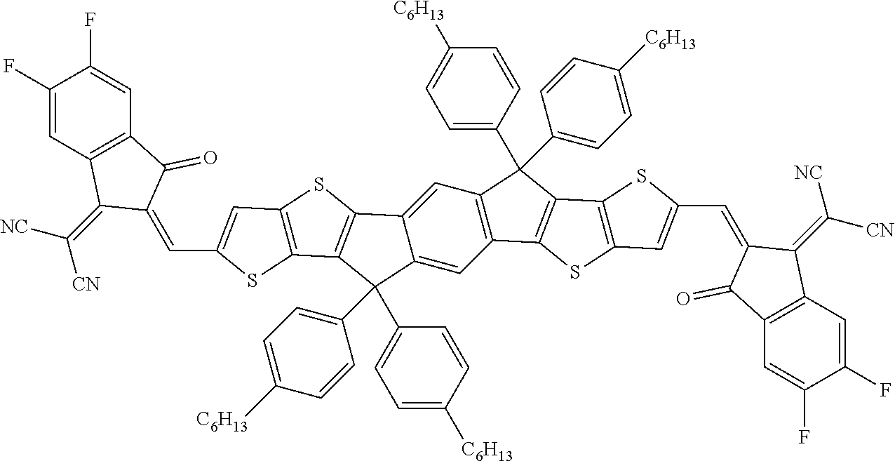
C1(F)=CC2=C(C=C1F)C(=O)C(=CC1=CC3=C(C4=C(C5=CC6=C(C=C5C4(C4=CC=C([C6H13])C=C4)C4=CC=C([C6H13])C=C4)C4=C(C6(C5=CC=C([C6H13])C=C5)C5=CC=C([C6H13])C=C5)C5=C(S4)C=C(C=C4C(=C([CN])[NC])C6=C(C=C(F)C(F)=C6)C4=O)S5)S3)S1)C2=C([NC])[CN]
